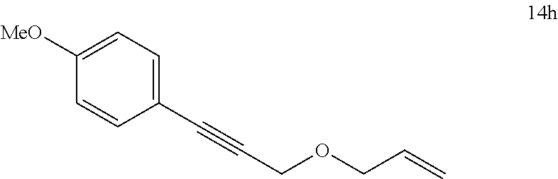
C1([MeO])=CC=C(C#CCOCC=C)C=C1
